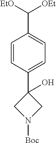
C1=CC(C2(O)CN([Boc])C2)=CC=C1C([OEt])[EtO]
